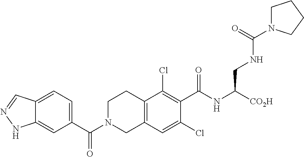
C12=CC(C(N3CC4=C(CC3)C(Cl)=C(C(NC([CO2H])CNC(=O)N3CCCC3)=O)C(Cl)=C4)=O)=CC=C1C=NN2
